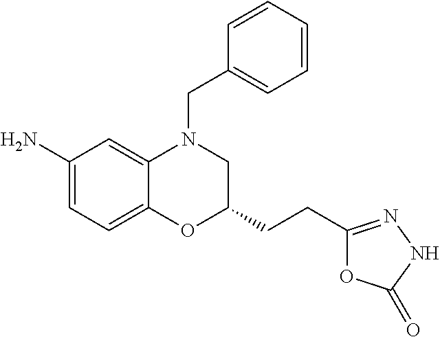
C1(N)=CC=C2C(=C1)N(CC1=CC=CC=C1)CC(CCC1=NNC(=O)O1)O2
